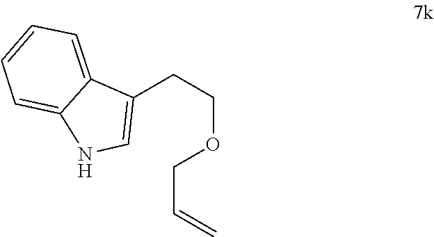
O(CC=C)CCC1=CNC2=CC=CC=C12
